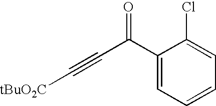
C1(C(C#C[tBuO2C])=O)=CC=CC=C1Cl
